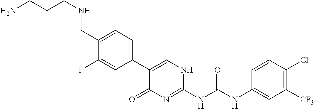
C1(C2=CC=C(CNCCCN)C(F)=C2)=CNC(NC(NC2=CC([CF3])=C(Cl)C=C2)=O)=NC1=O
